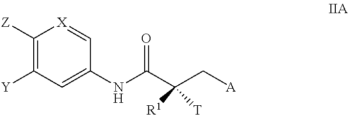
C1([Z])=C([Y])C=C(NC(C(C[A])([R1])[T])=O)C=[X]1
